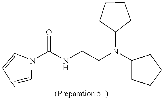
C(NCCN(C1CCCC1)C1CCCC1)(=O)N1C=NC=C1
